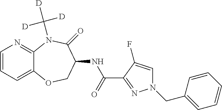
C1=CC=C2C(=N1)N(C([D])([D])[D])C(=O)C(NC(C1=NN(CC3=CC=CC=C3)C=C1F)=O)CO2
